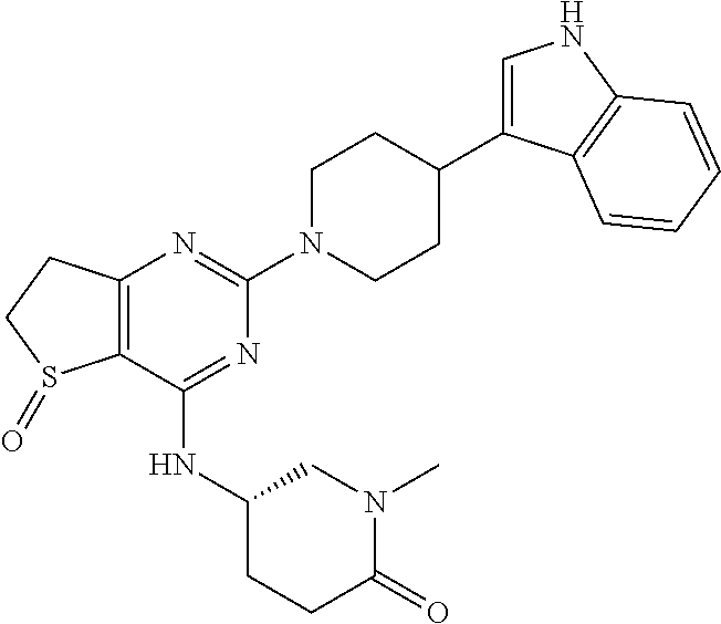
C12=C(C(NC3CCC(=O)N(C)C3)=NC(N3CCC(C4=CNC5=C4C=CC=C5)CC3)=N1)S(=O)CC2
